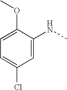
C1=C(OC)C(NC)=CC(Cl)=C1
